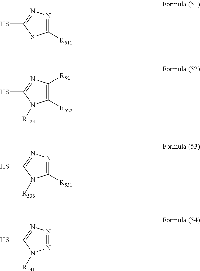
C1([R511])=NN=C(S)S1.C1([R522])=C([R521])N=C(S)N1[R523].C1([R531])=NN=C(S)N1[R533].N1=NN=C(S)N1[R541]
